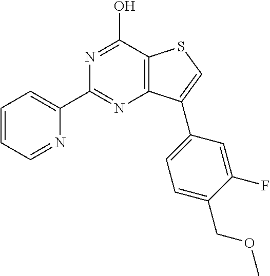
C1(C2=NC3=C(C(O)=N2)SC=C3C2=CC=C(COC)C(F)=C2)=CC=CC=N1
